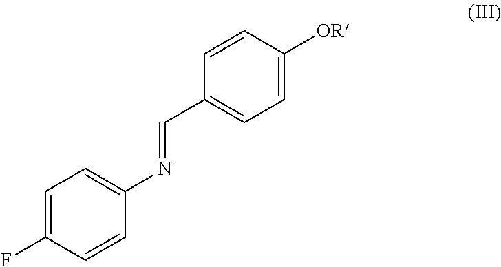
C1=C(F)C=CC(N=CC2=CC=C([OR])C=C2)=C1
